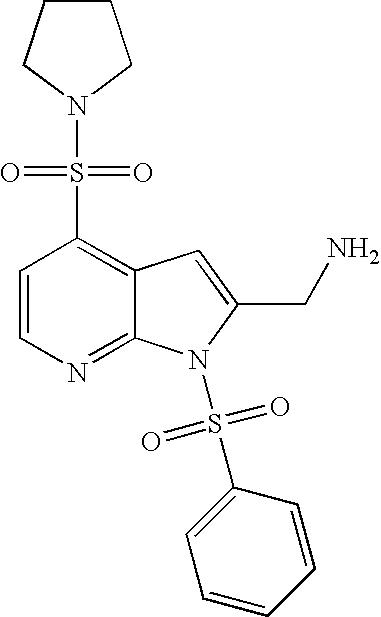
C1=CN=C2C(=C1S(N1CCCC1)(=O)=O)C=C(CN)N2S(C1=CC=CC=C1)(=O)=O
